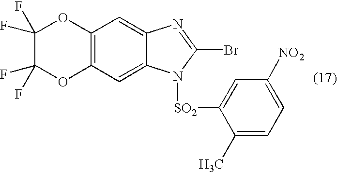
C12=C(C=C3C(=C1)N([SO2]C1=CC([NO2])=CC=C1C)C(Br)=N3)OC(F)(F)C(F)(F)O2
